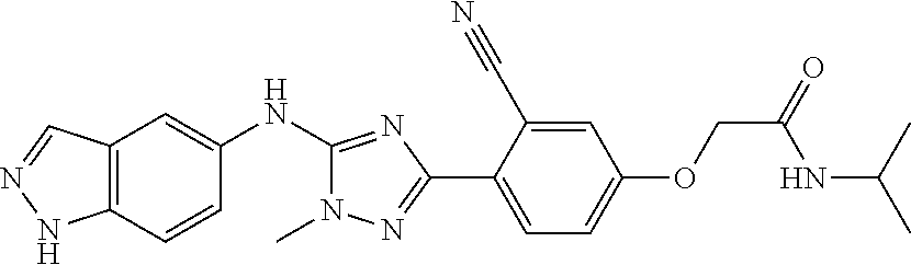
C12=C(C=CC(NC3=NC(C4=CC=C(OCC(=O)NC(C)C)C=C4C#N)=NN3C)=C1)NN=C2
